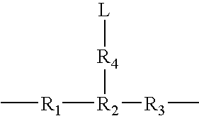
[R4]([L])[R2]([R3]C)[R1]C
